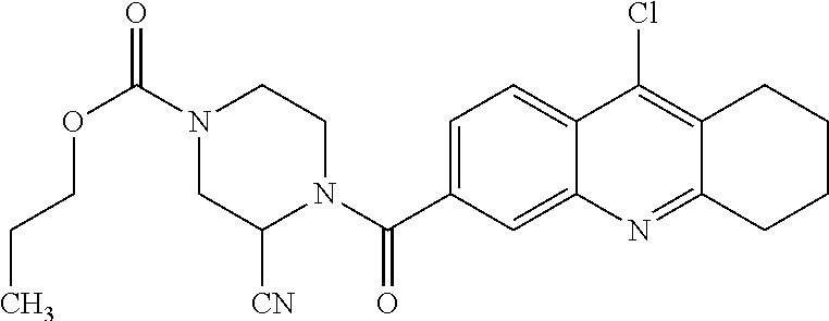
N1(C(OCCC)=O)CC([CN])N(C(=O)C2=CC=C3C(=C2)N=C2C(=C3Cl)CCCC2)CC1
